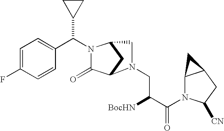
C(N1C(=O)C2CC1CN2CC([BocHN])C(=O)N1C2C(CC1[CN])C2)(C1=CC=C(F)C=C1)C1CC1
